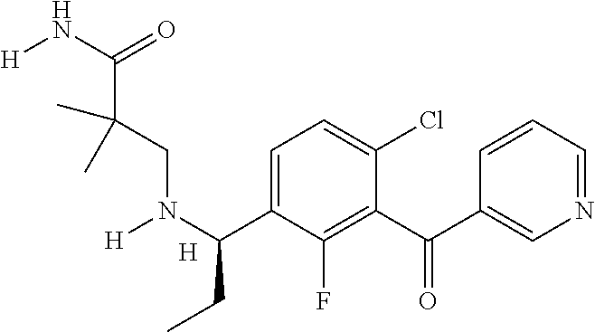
[H].C1=C(C(N([H])CC(C(=O)N[H])(C)C)CC)C(F)=C(C(=O)C2=CN=CC=C2)C(Cl)=C1
